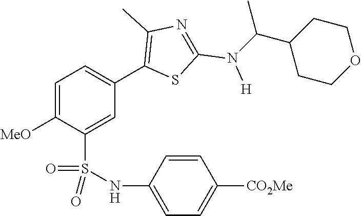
C1=C([MeO])C(S(NC2=CC=C([CO2Me])C=C2)(=O)=O)=CC(C2=C(C)N=C(N([H])C(C3CCOCC3)C)S2)=C1
